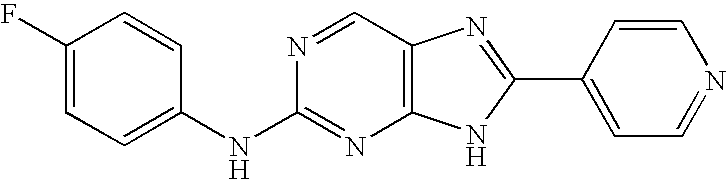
C1(F)=CC=C(NC2=NC3=C(C=N2)N=C(C2=CC=NC=C2)N3)C=C1
